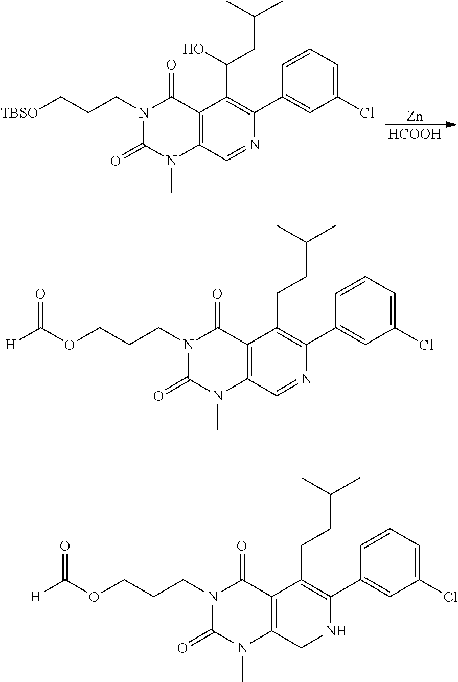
[Zn].[HCOOH].C12=C(C=NC(C3=CC(Cl)=CC=C3)=C1C(O)CC(C)C)N(C)C(=O)N(CCC[TBSO])C2=O.C12=C(C=NC(C3=CC(Cl)=CC=C3)=C1CCC(C)C)N(C)C(=O)N(CCCOC([H])=O)C2=O.C12=C(CNC(C3=CC(Cl)=CC=C3)=C1CCC(C)C)N(C)C(=O)N(CCCOC([H])=O)C2=O
